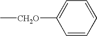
C[CH2O]C1=CC=CC=C1
